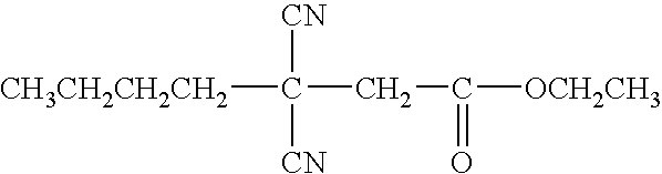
[CH3CH2CH2CH2]C([CN])([CN])CC(=O)[OCH2CH3]
